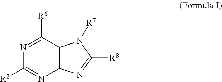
N1=C([R6])C2C(N=C1[R2])N=C([R8])N2[R7]
